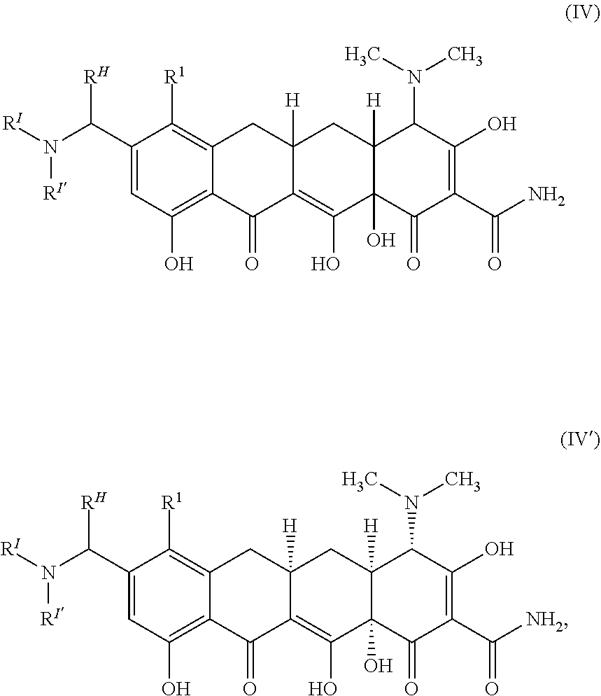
N([RI])(C(C1=CC(O)=C2C(=C1[R1])CC1([H])C(=C(O)C3(O)C([H])(C1)C(N(C)C)C(O)=C(C(N)=O)C3=O)C2=O)[RH])[RI].N([RI])(C(C1=CC(O)=C2C(=C1[R1])CC1([H])C(=C(O)C3(O)C([H])(C1)C(N(C)C)C(O)=C(C([NH2])=O)C3=O)C2=O)[RH])[RI]
